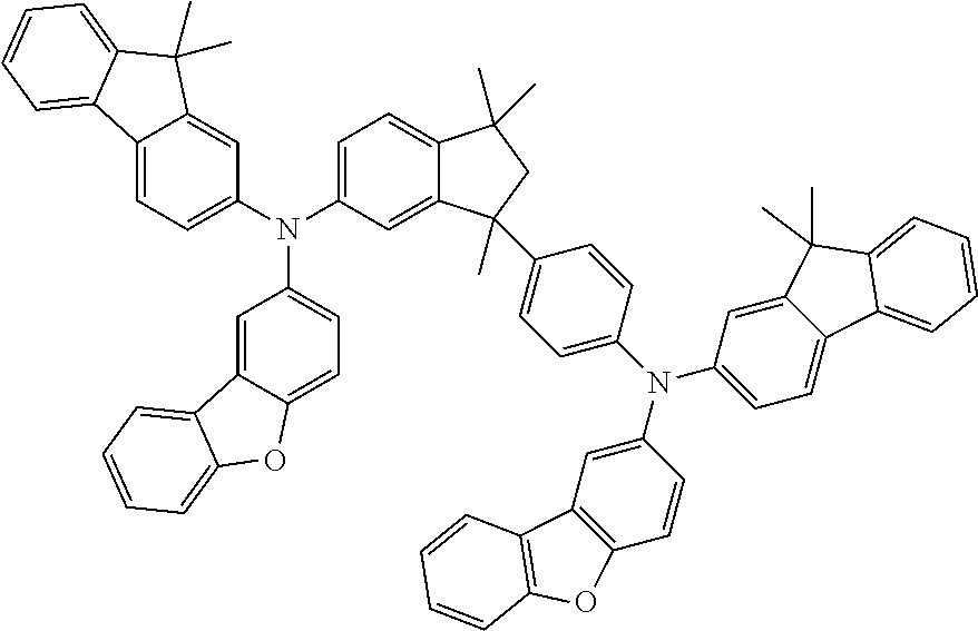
C1(N(C2=CC=C3C(=C2)C(C2=CC=C(N(C4=CC5=C(C=C4)OC4=C5C=CC=C4)C4=CC=C5C(=C4)C(C)(C)C4=CC=CC=C54)C=C2)(C)CC3(C)C)C2=CC=C3C(=C2)C2=CC=CC=C2O3)=CC=C2C(=C1)C(C)(C)C1=CC=CC=C21
